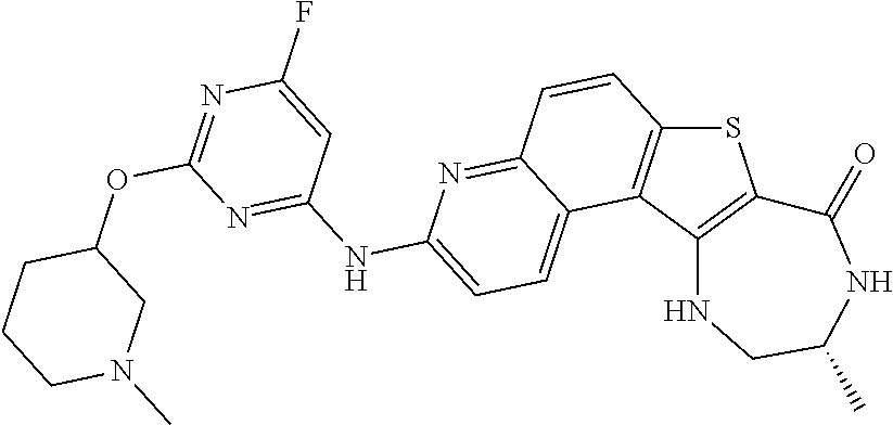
C12=C(C3=C(S1)C(=O)NC(C)CN3)C1=CC=C(NC3=NC(OC4CN(C)CCC4)=NC(F)=C3)N=C1C=C2
